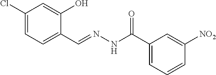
C1(Cl)=CC=C(C=NNC(C2=CC=CC([NO2])=C2)=O)C(O)=C1
